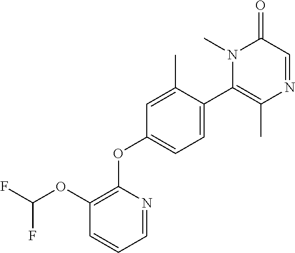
N1(C)C(C2=CC=C(OC3=C(OC(F)F)C=CC=N3)C=C2C)=C(C)N=CC1=O
